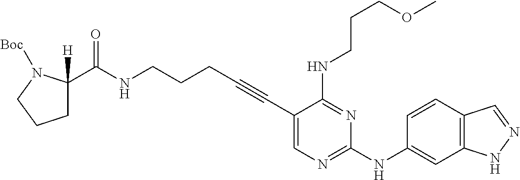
C1(C#CCCCNC(=O)C2([H])CCCN2[Boc])=CN=C(NC2=CC3=C(C=C2)C=NN3)N=C1NCCCOC
